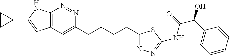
C12=C(N=NC(CCCCC3=NN=C(NC(C(C4=CC=CC=C4)O)=O)S3)=C1)NC(C1CC1)=C2
